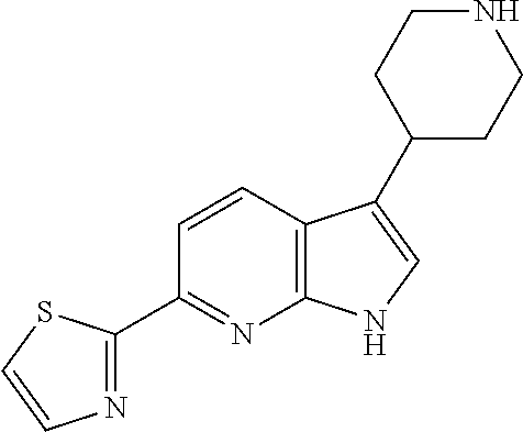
C12=C(C=CC(C3=NC=CS3)=N1)C(C1CCNCC1)=CN2
